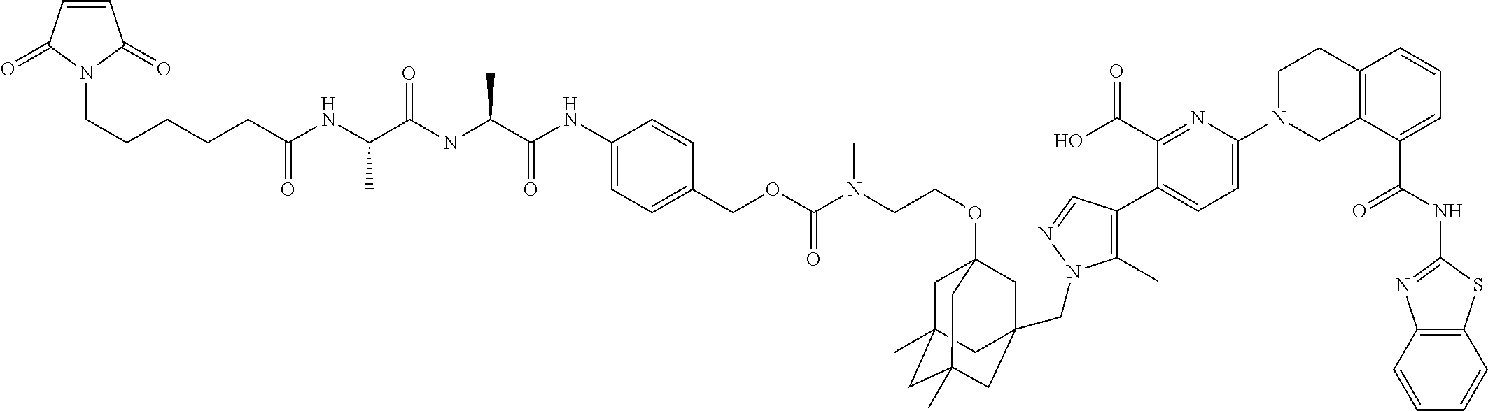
C1=CC(=O)N(CCCCCC(NC(C(NC(C(NC2=CC=C(COC(N(CCOC34CC5(C)CC(C)(CC(CN6C(C)=C(C7=CC=C(N8CC9=C(CC8)C=CC=C9C(NC8=NC9=C(S8)C=CC=C9)=O)N=C7C(O)=O)C=N6)(C3)C5)C4)C)=O)C=C2)=O)C)=O)C)=O)C1=O
